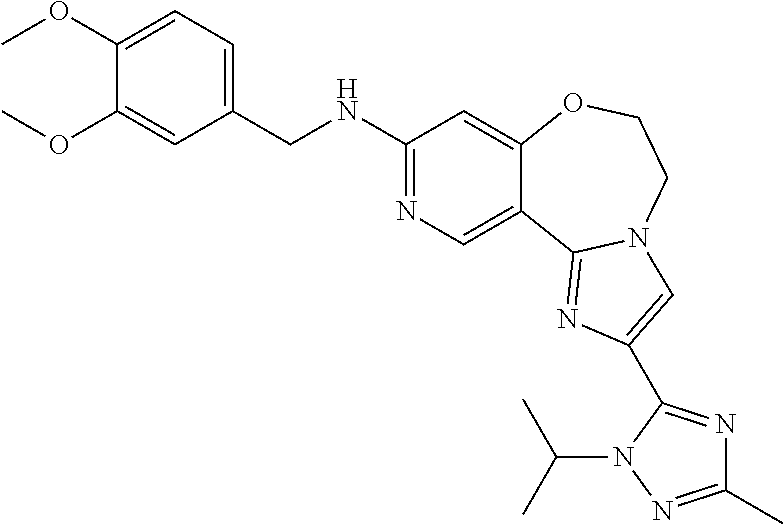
C1(NCC2=CC=C(OC)C(OC)=C2)=NC=C2C(=C1)OCCN1C2=NC(C2=NC(C)=NN2C(C)C)=C1
